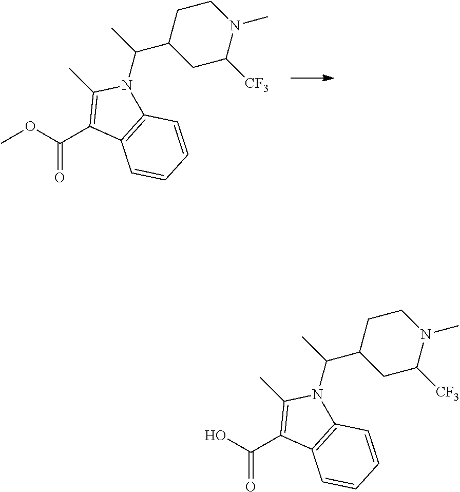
O(C(C1=C(C)N(C(C)C2CC([CF3])N(C)CC2)C2=C1C=CC=C2)=O)C.OC(C1=C(C)N(C(C)C2CC([CF3])N(C)CC2)C2=C1C=CC=C2)=O
